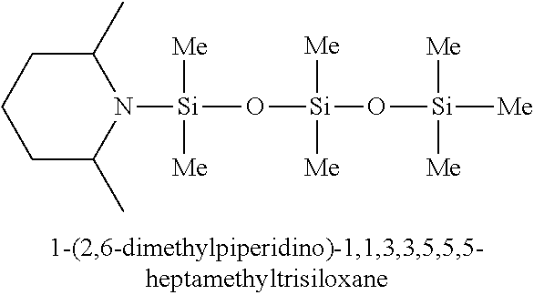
[Si](O[Si](O[Si]([Me])([Me])[Me])([Me])[Me])([Me])([Me])N1C(C)CCCC1C
